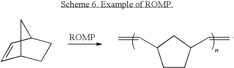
C=CC1CCC(C=C)C1.C1=CC2CCC1C2
